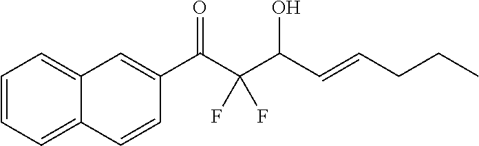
C12=CC=CC=C1C=CC(C(C(C(O)C=CCCC)(F)F)=O)=C2
